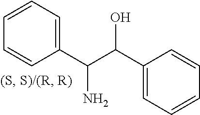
C1(C(C(C2=CC=CC=C2)O)N)=CC=CC=C1
